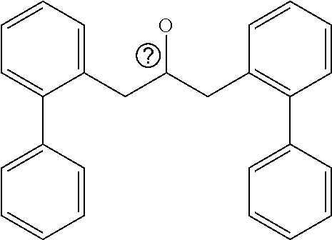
C1(CC(CC2=C(C3=CC=CC=C3)C=CC=C2)O)=CC=CC=C1C1=CC=CC=C1
